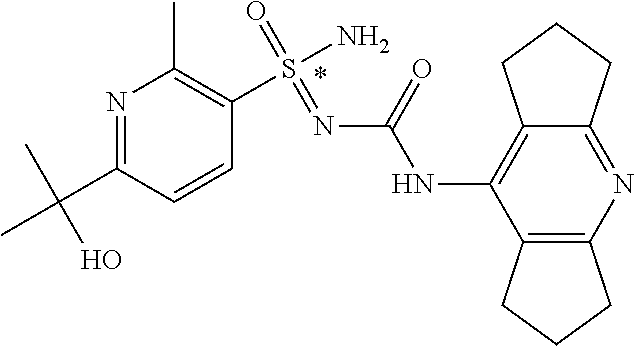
O=S(N)(=NC(NC1=C2CCCC2=NC2=C1CCC2)=O)C1=C(C)N=C(C(C)(C)O)C=C1
